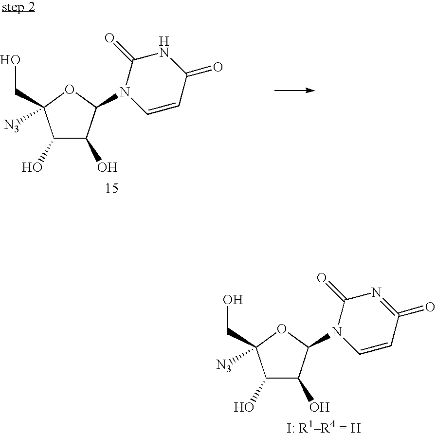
C1(O)C(O)C(N2C=CC(=O)NC2=O)OC1(CO)[N3].C1(O)C(O)C(N2C=CC(=O)=NC2=O)OC1(CO)[N3]
